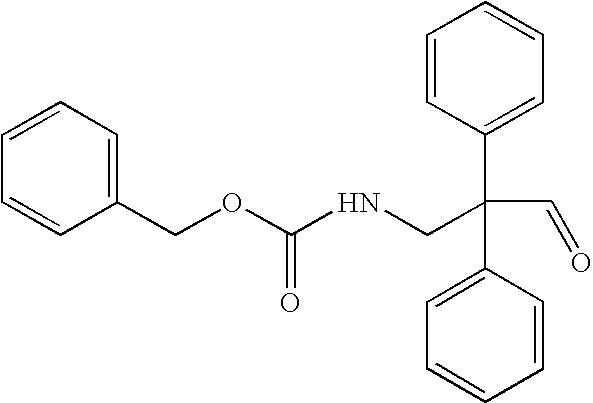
C1=CC=C(COC(NCC(C=O)(C2=CC=CC=C2)C2=CC=CC=C2)=O)C=C1
